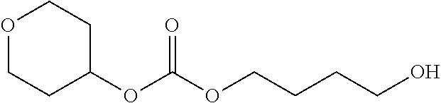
C1OCCC(OC(OCCCCO)=O)C1
